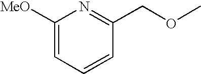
C1([MeO])=CC=CC(COC)=N1
